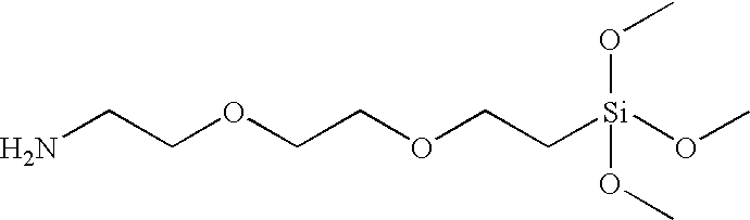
C(OCC[Si](OC)(OC)OC)COCCN
